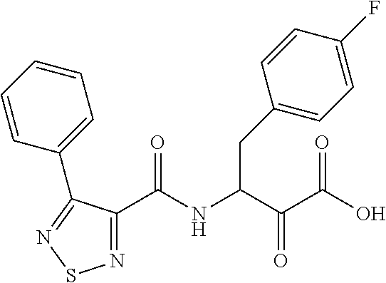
C1(C(NC(C(C(O)=O)=O)CC2=CC=C(F)C=C2)=O)=NSN=C1C1=CC=CC=C1
